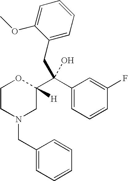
C1(CN2CC(C(C3=CC=CC(F)=C3)(O)CC3=CC=CC=C3OC)([H])OCC2)=CC=CC=C1
